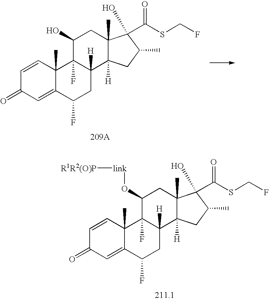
C1=CC2(C)C(=CC1=O)C(F)CC1([H])C2(F)C(O)CC2(C)C1([H])CC(C)C2(O)C(=O)SCF.C1=CC2(C)C(=CC1=O)C(F)CC1([H])C2(F)C(O[link][R1R2(O)P])CC2(C)C1([H])CC(C)C2(O)C(=O)SCF
